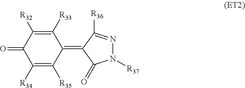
C1([R32])=C([R33])C(=C2C([R36])=NN([R37])C2=O)C([R35])=C([R34])C1=O
